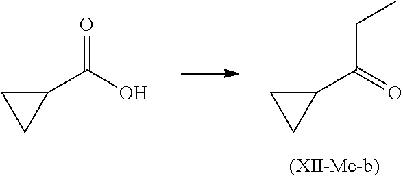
C(C(C1CC1)=O)C.C(C1CC1)(O)=O
